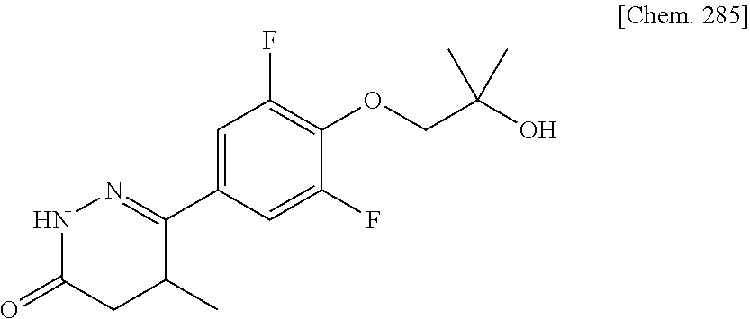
C1(C2=NNC(=O)CC2C)=CC(F)=C(OCC(C)(C)O)C(F)=C1
